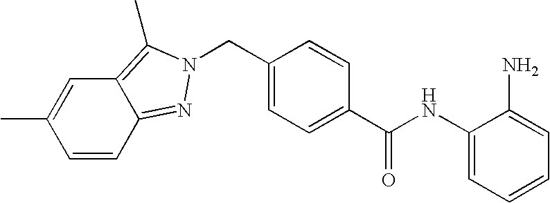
C1(NC(C2=CC=C(CN3N=C4C=CC(C)=CC4=C3C)C=C2)=O)=CC=CC=C1N
